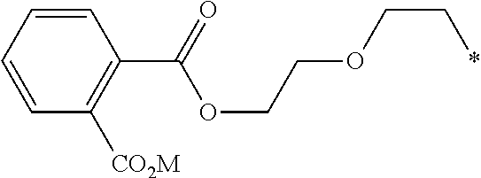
C1(C(=O)OCCOCC*)=C([CO2M])C=CC=C1
